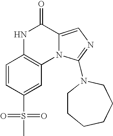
C1=CC(S(=O)(=O)C)=CC2=C1NC(=O)C1=CN=C(N3CCCCCC3)N21
